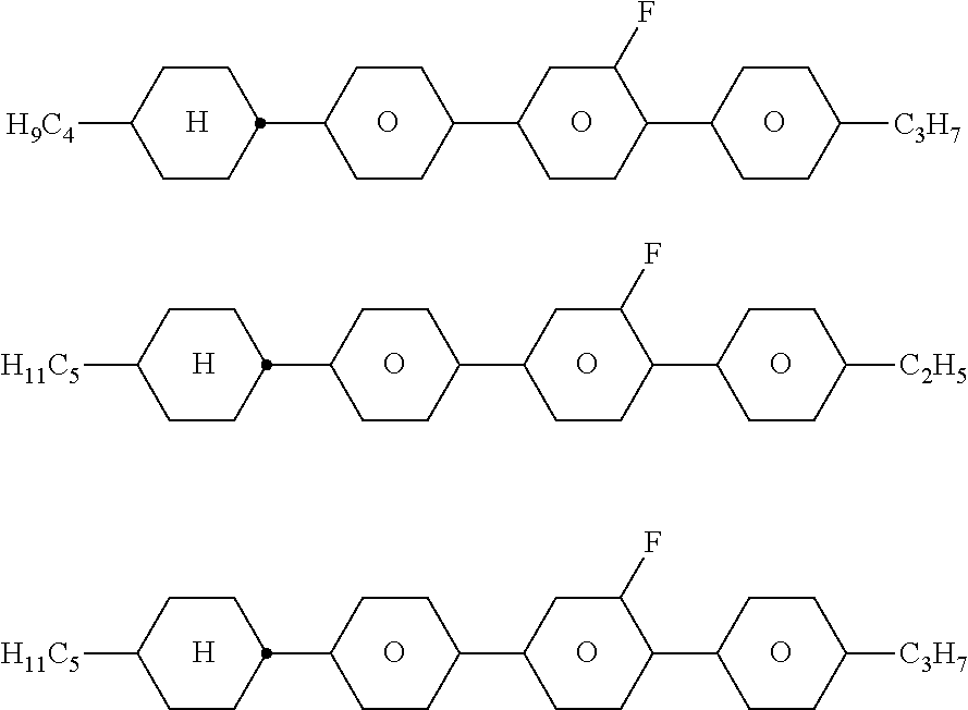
C1CC(C2CCC(C3CCC(C4CCC([C3H7])CC4)C(F)C3)CC2)CCC1[H9C4].[H].O.O.O.C1CC(C2CCC(C3CCC(C4CCC([C2H5])CC4)C(F)C3)CC2)CCC1[H11C5].[H].O.O.O.C1CC(C2CCC(C3CCC(C4CCC([C3H7])CC4)C(F)C3)CC2)CCC1[H11C5].[H].O.O.O
